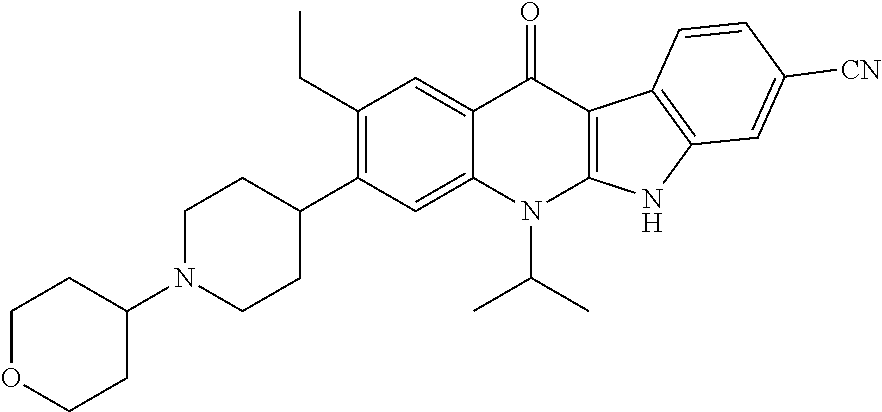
C1OCCC(N2CCC(C3=C(CC)C=C4C(=C3)N(C(C)C)C3=C(C5=C(N3)C=C([CN])C=C5)C4=O)CC2)C1
